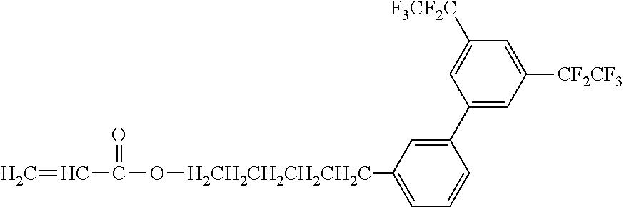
C=CC(=O)O[H2CH2CH2CH2CH2C]C1=CC=CC(C2=CC([CF2CF3])=CC([F3CF2C])=C2)=C1
